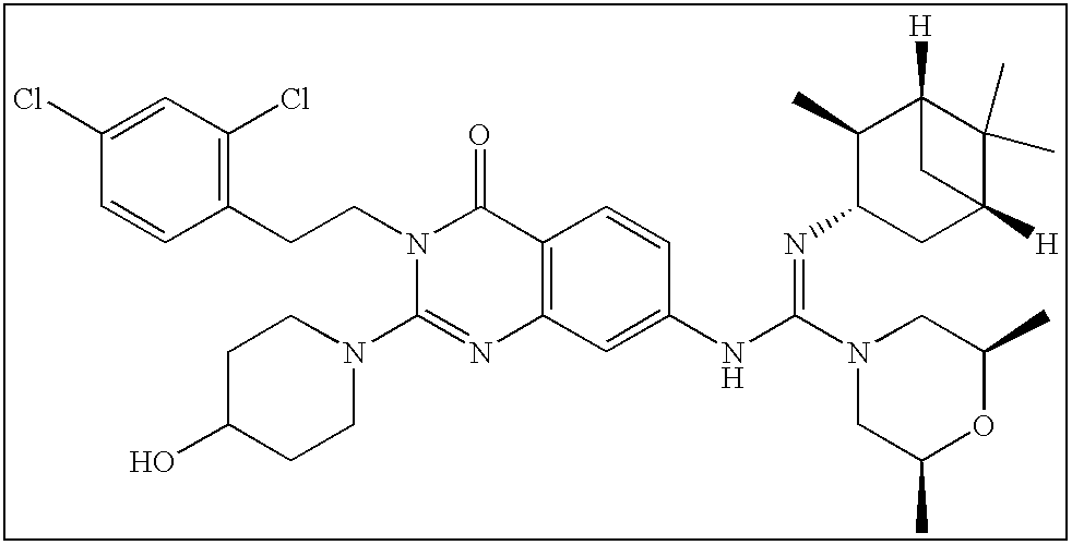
C1(Cl)=CC(Cl)=C(CCN2C(N3CCC(O)CC3)=NC3=C(C2=O)C=CC(NC(=NC2CC4([H])C(C)(C)C([H])(C2C)C4)N2CC(C)OC(C)C2)=C3)C=C1
